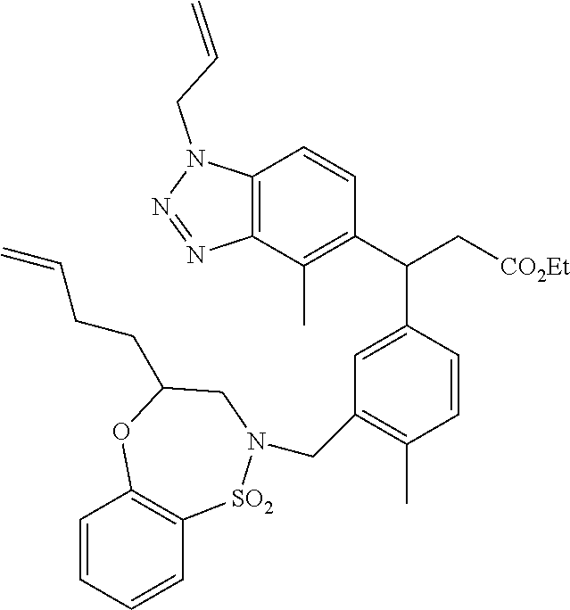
C1=CC=CC2=C1OC(CCC=C)CN(CC1=C(C)C=CC(C(C3=C(C)C4=C(C=C3)N(CC=C)N=N4)C[CO2Et])=C1)[SO2]2
